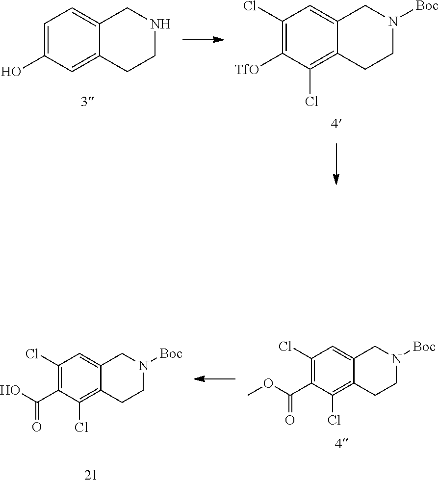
C1(Cl)=C([TfO])C(Cl)=C2C(=C1)CN([Boc])CC2.C1=C(O)C=C2C(=C1)CNCC2.C1(Cl)=C(C(=O)OC)C(Cl)=C2C(=C1)CN([Boc])CC2.C1(Cl)=C(C(=O)O)C(Cl)=C2C(=C1)CN([Boc])CC2
